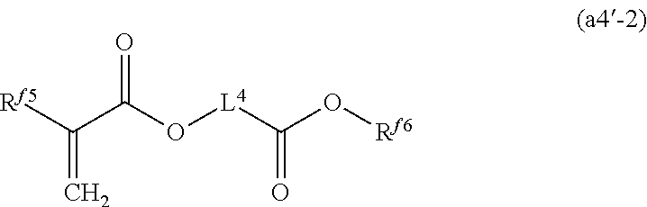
O=C(O[L4]C(O[Rf6])=O)C([Rf5])=C
